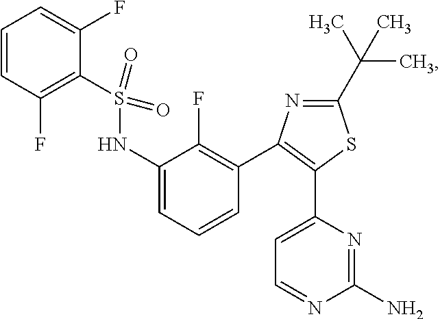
C1=CC(F)=C(S(NC2=CC=CC(C3=C(C4=CC=NC(N)=N4)SC(C(C)(C)C)=N3)=C2F)(=O)=O)C(F)=C1
